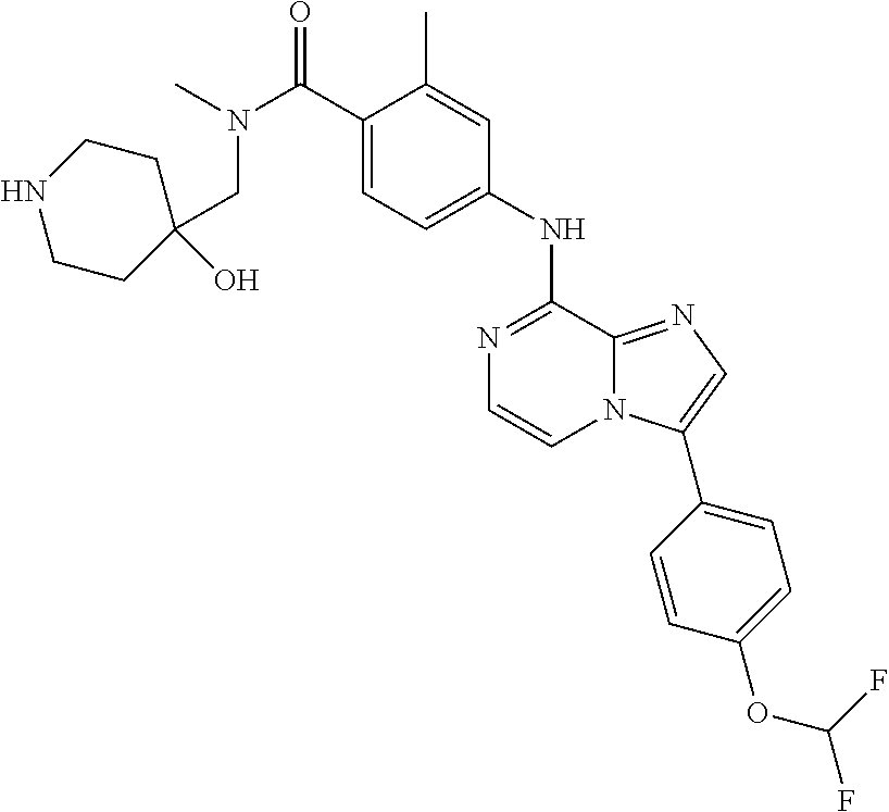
C1(C(=O)N(C)CC2(O)CCNCC2)=CC=C(NC2=NC=CN3C2=NC=C3C2=CC=C(OC(F)F)C=C2)C=C1C
